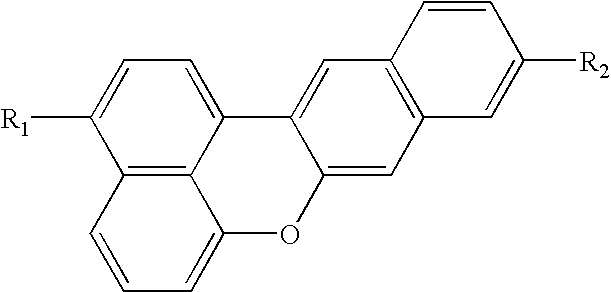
C12=C3C(=CC=C1[R1])C1=CC4=C(C=C1OC3=CC=C2)C=C([R2])C=C4
